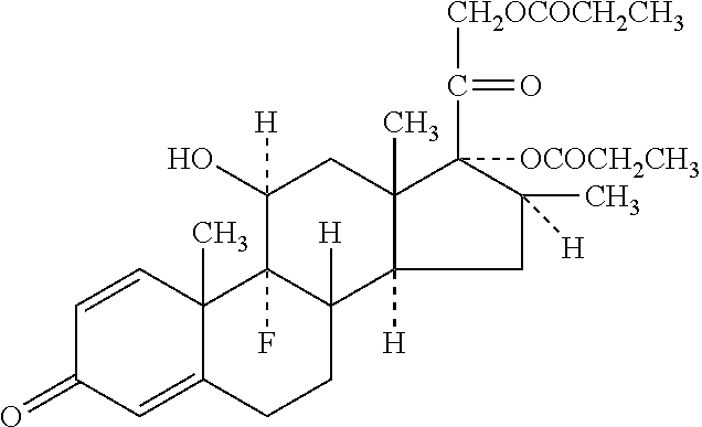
C1=CC2(C)C(=CC1=O)CCC1([H])C2(F)C(O)([H])CC2(C)C(C(=O)[CH2OCOCH2CH3])([OCOCH2CH3])C(C)([H])CC12[H]
